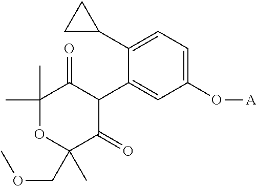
C1(C)(C)OC(COC)(C)C(=O)C(C2=CC(O[A])=CC=C2C2CC2)C1=O
